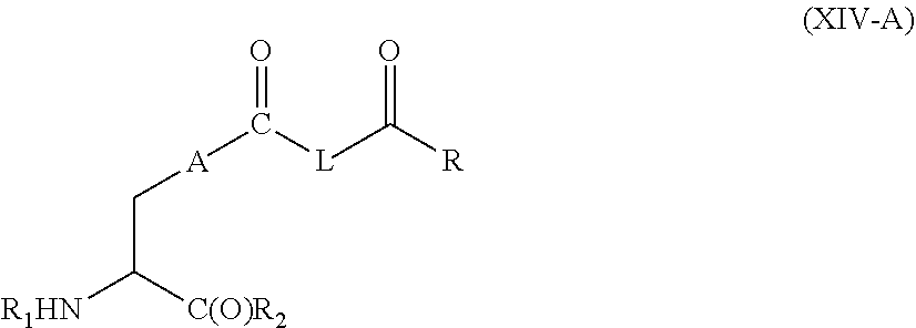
[R1HN]C([C(O)R2])C[A]C(=O)[L]C([R])=O
